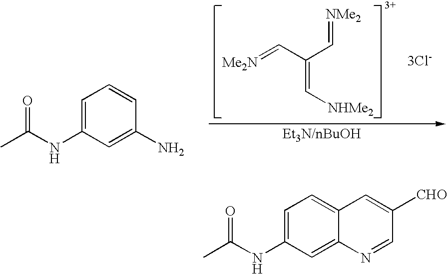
[Me2N]=CC(C=[NMe2])=C[NHMe2].[3Cl-].C1=C(NC(C)=O)C=C(N)C=C1.C1=C(NC(C)=O)C=C2C(=C1)C=C([CHO])C=N2
